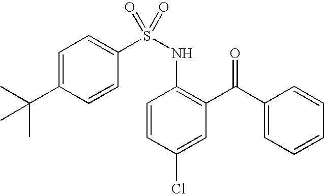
C1(S(NC2=C(C(C3=CC=CC=C3)=O)C=C(Cl)C=C2)(=O)=O)=CC=C(C(C)(C)C)C=C1
